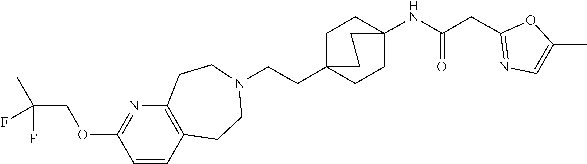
C1C2(CCN3CCC4=C(CC3)C=CC(OCC(C)(F)F)=N4)CCC(NC(CC3=NC=C(C)O3)=O)(C1)CC2
